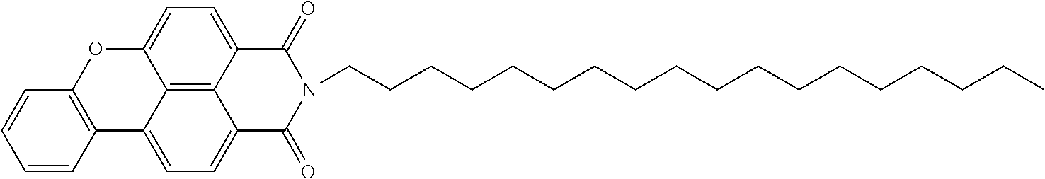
C(CCCCCCCCCCCCCCCCC)N1C(=O)C2=CC=C3C4=C2C(=CC=C4OC2=C3C=CC=C2)C1=O
